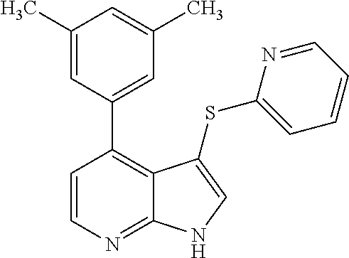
C1(C)=CC(C2=C3C(=NC=C2)NC=C3SC2=CC=CC=N2)=CC(C)=C1
